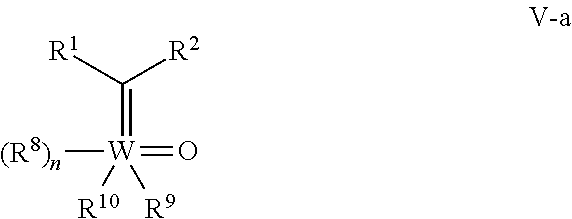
[(R8)n][W](=O)([R9])([R10])=C([R1])[R2]
